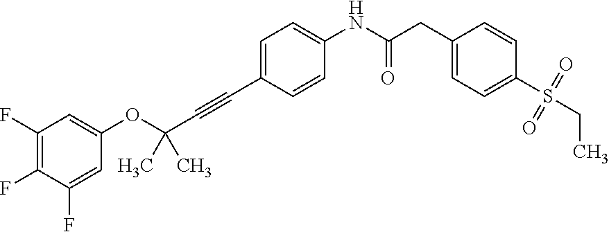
C1(F)=C(F)C=C(OC(C#CC2=CC=C(NC(CC3=CC=C(S(CC)(=O)=O)C=C3)=O)C=C2)(C)C)C=C1F
